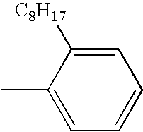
C1(C)=CC=CC=C1[C8H17]
